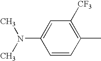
C1=CC(C)=C([CF3])C=C1N(C)C
